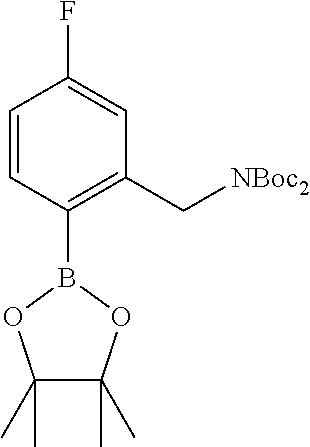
C1=CC(B2OC(C)(C)C(C)(C)O2)=C(C[NBoc2])C=C1F
